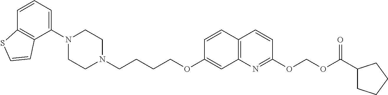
C1=CC2=C(C(N3CCN(CCCCOC4=CC5=C(C=C4)C=CC(OCOC(C4CCCC4)=O)=N5)CC3)=C1)C=CS2
